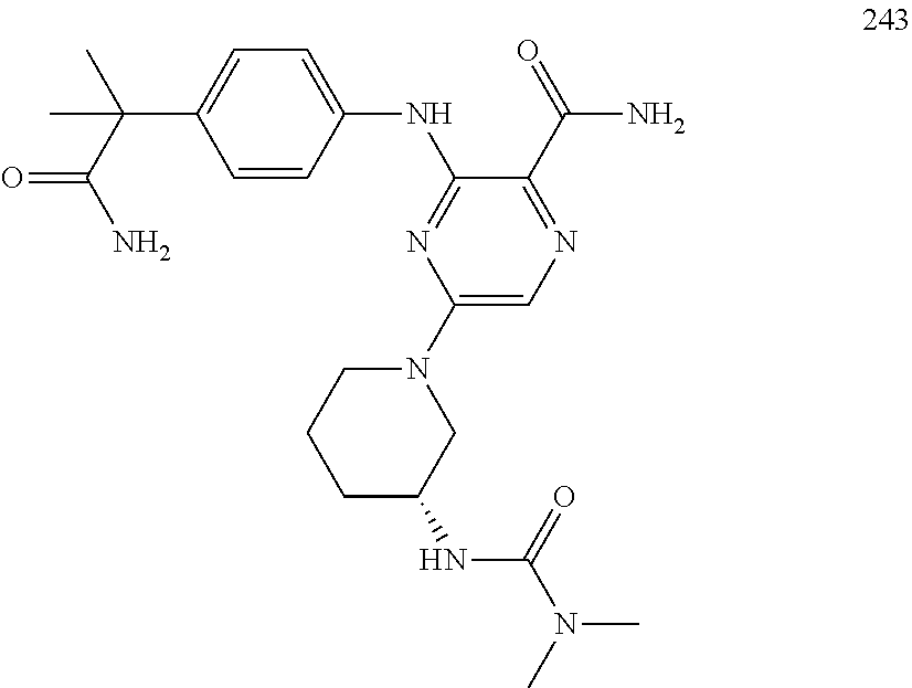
C1=C(C(C(N)=O)(C)C)C=CC(NC2=NC(N3CCCC(NC(N(C)C)=O)C3)=CN=C2C(=O)N)=C1
